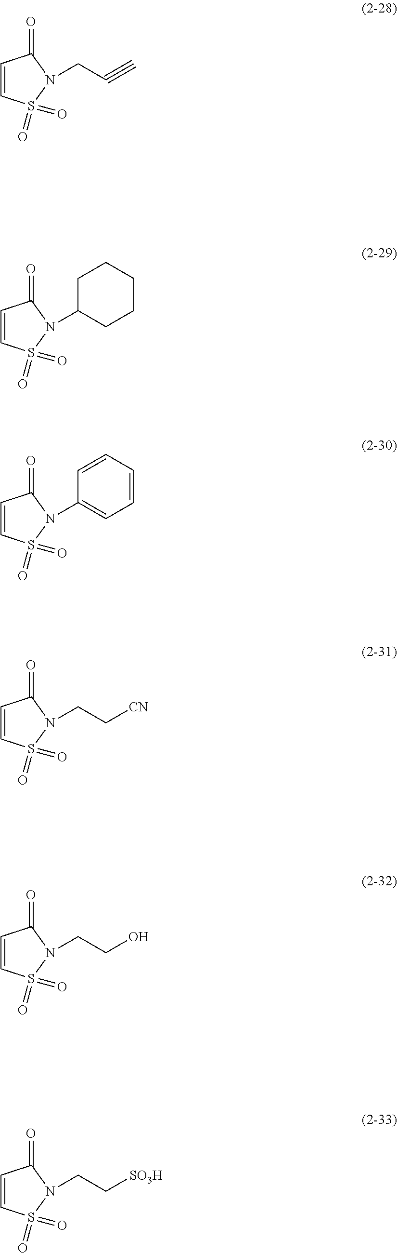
C1=CS(=O)(=O)N(C2=CC=CC=C2)C1=O.C1=CS(=O)(=O)N(CC[CN])C1=O.C1=CS(=O)(=O)N(CCO)C1=O.C1=CS(=O)(=O)N(CC#C)C1=O.C1=CS(=O)(=O)N(C2CCCCC2)C1=O.C1=CS(=O)(=O)N(CC[SO3H])C1=O
